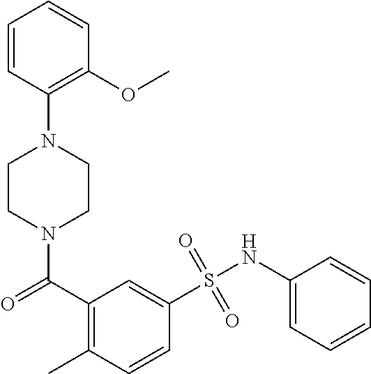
C1=CC(N2CCN(C(C3=C(C)C=CC(S(NC4=CC=CC=C4)(=O)=O)=C3)=O)CC2)=C(OC)C=C1
